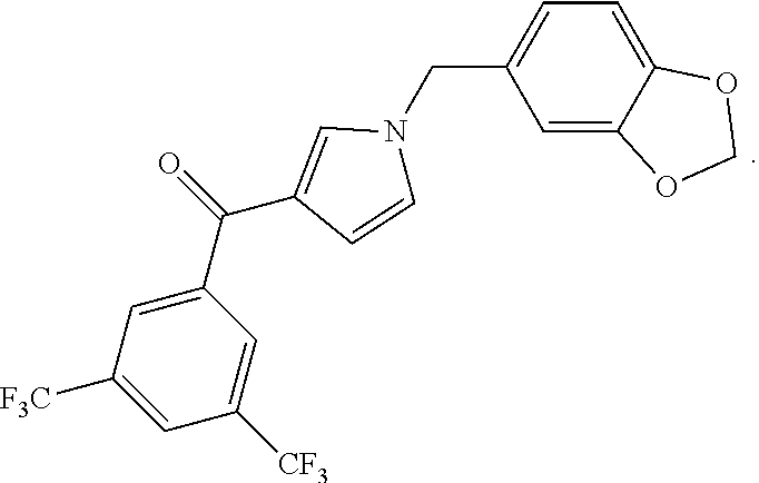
C1(C(=O)C2=CN(CC3=CC=C4C(=C3)OCO4)C=C2)=CC([F3C])=CC([CF3])=C1
